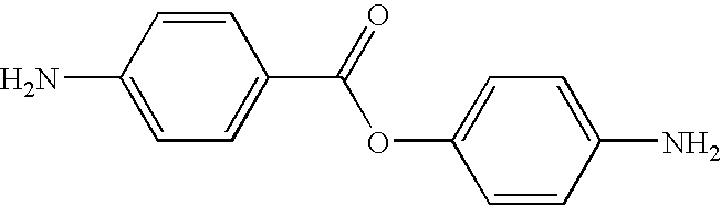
C1(N)=CC=C(C(=O)OC2=CC=C(N)C=C2)C=C1
